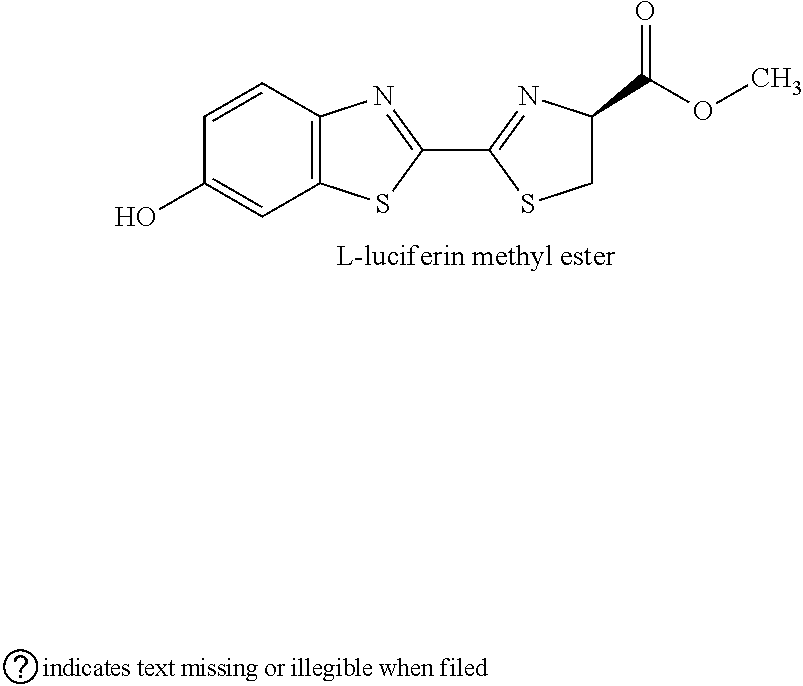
C1(O)=CC2=C(C=C1)N=C(C1=NC(C(OC)=O)CS1)S2
